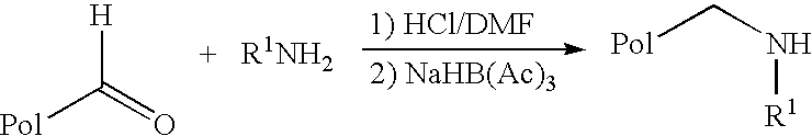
[H]C(=O)[Pol].[Pol]CN[R1]
